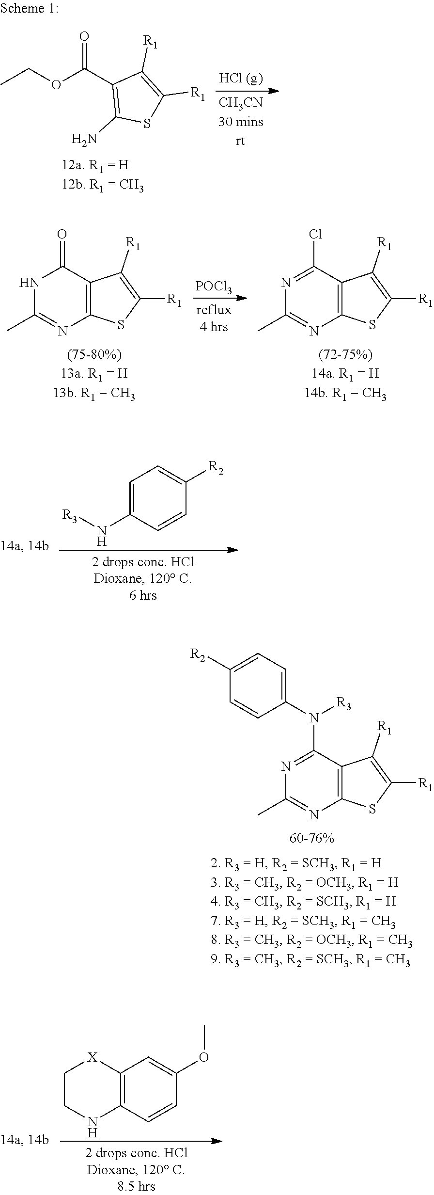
N1=C(N(C2=CC=C([R2])C=C2)[R3])C2=C(N=C1C)SC([R1])=C2[R1].CCOC(C1=C(N)SC([R1])=C1[R1])=O.N1C(C)=NC2=C(C1=O)C([R1])=C([R1])S2.[POCl3].N1=C(Cl)C2=C(N=C1C)SC([R1])=C2[R1].C1=C(N[R3])C=CC([R2])=C1.C1CNC2=C([X]1)C=C(OC)C=C2
